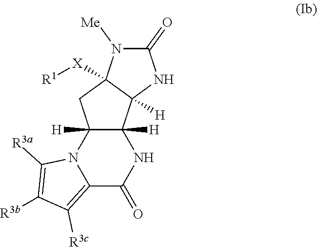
C12=C([R3c])C([R3b])=C([R3a])N1C1([H])C([H])(NC2=O)C2([H])C([X][R1])(C1)N([Me])C(=O)N2
